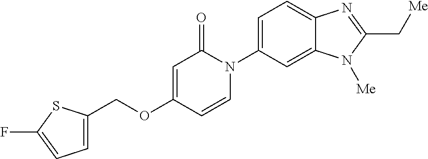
C(OC1=CC(=O)N(C2=CC=C3C(=C2)N([Me])C(C[Me])=N3)C=C1)C1=CC=C(F)S1
